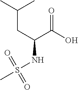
C(CC(NS(C)(=O)=O)C(O)=O)(C)C
